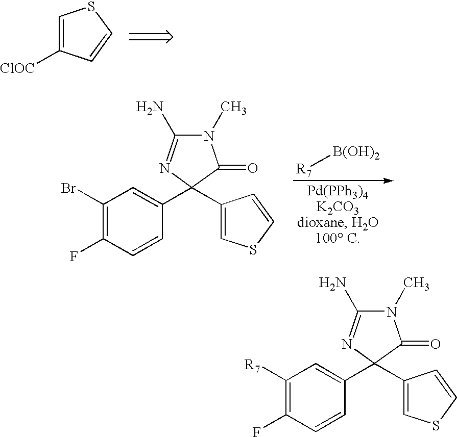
C1=C([ClOC])C=CS1.C1(Br)=C(F)C=CC(C2(C3=CSC=C3)C(=O)N(C)C(N)=N2)=C1.[R7][B(OH)2].C1([R7])=C(F)C=CC(C2(C3=CSC=C3)C(=O)N(C)C(N)=N2)=C1
